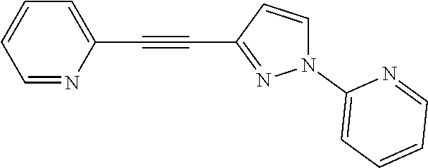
C1=NC(C#CC2=NN(C3=CC=CC=N3)C=C2)=CC=C1
